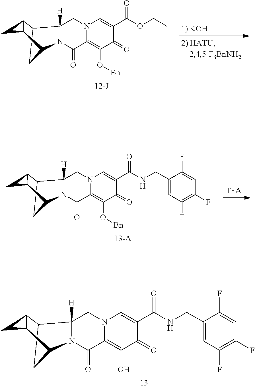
N12C(=O)C3=C(O[Bn])C(=O)C(C(OCC)=O)=CN3CC1([H])C1CC2C2C1C2.N12C(=O)C3=C(O[Bn])C(=O)C(C(NCC4=CC(F)=C(F)C=C4F)=O)=CN3CC1([H])C1CC2C2C1C2.N12C(=O)C3=C(O)C(=O)C(C(NCC4=CC(F)=C(F)C=C4F)=O)=CN3CC1([H])C1CC2C2C1C2
